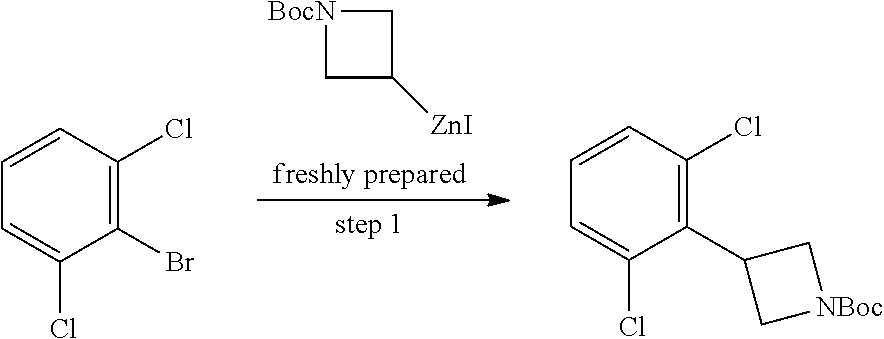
C1C([ZnI])C[BocN]1.C1=CC(Cl)=C(Br)C(Cl)=C1.C1(C2=C(Cl)C=CC=C2Cl)C[NBoc]C1
